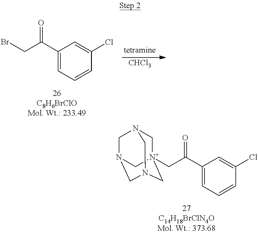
C1(C(C[N+]23CN4CN(CN(C2)C4)C3)=O)=CC=CC(Cl)=C1.C1(C(CBr)=O)=CC=CC(Cl)=C1.[CHCl3]
